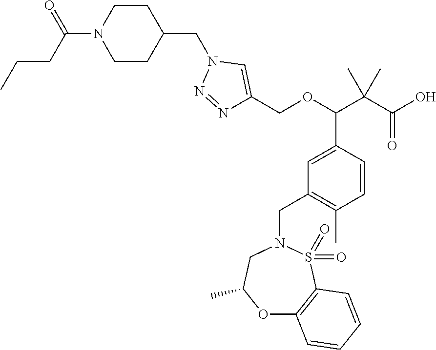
C1N(C(=O)CCC)CCC(CN2N=NC(COC(C3=CC(CN4CC(C)OC5=C(S4(=O)=O)C=CC=C5)=C(C)C=C3)C(C(=O)O)(C)C)=C2)C1
